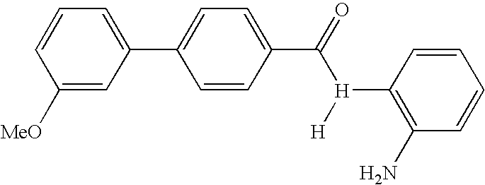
C1=CC([MeO])=CC(C2=CC=C(C(=O)[H]([H])C3=C(N)C=CC=C3)C=C2)=C1
